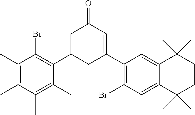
C1(C)=C(C)C(Br)=C(C2CC(C3=C(Br)C=C4C(=C3)C(C)(C)CCC4(C)C)=CC(=O)C2)C(C)=C1C
